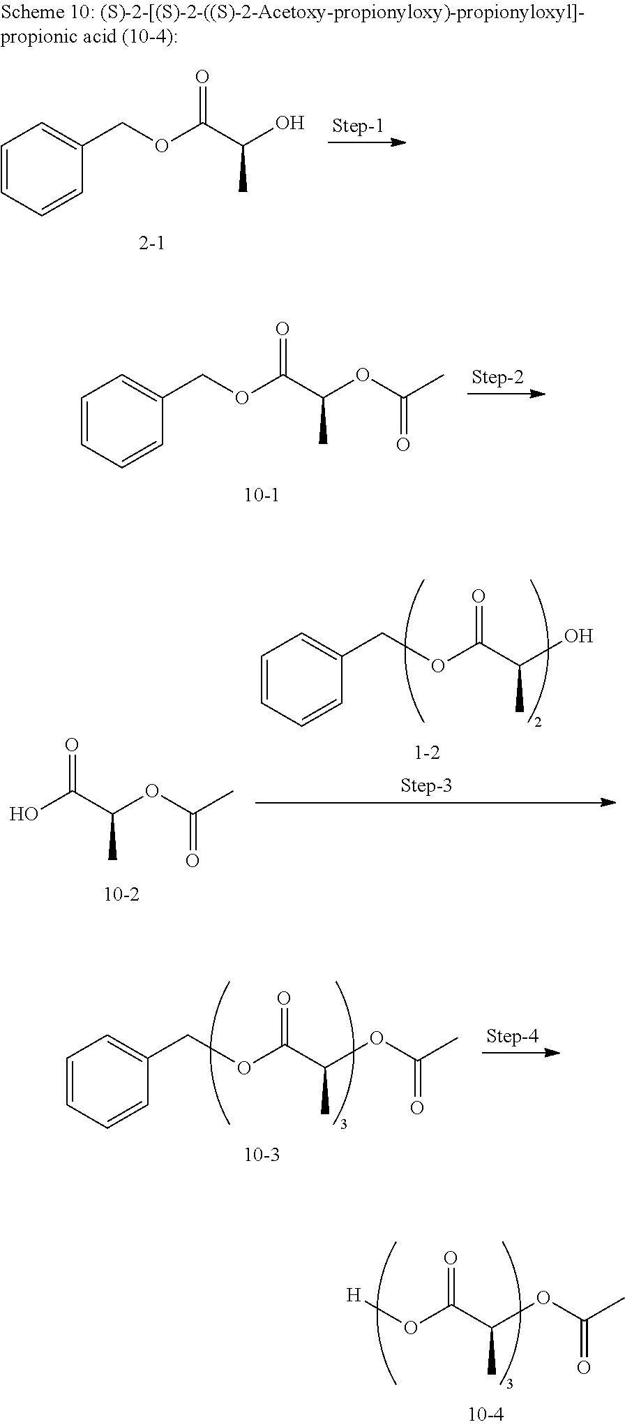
[H]OC(C(OC(=O)C)C)=O.C1=CC=CC(COC(C(O)C)=O)=C1.C1=CC=CC(COC(C(OC(=O)C)C)=O)=C1.C(OC(C(O)C)=O)C1=CC=CC=C1.OC(C(OC(=O)C)C)=O.C(OC(C(OC(C)=O)C)=O)C1=CC=CC=C1
